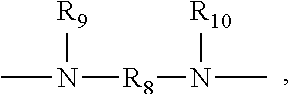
CN([R8]N(C)[R10])[R9]
